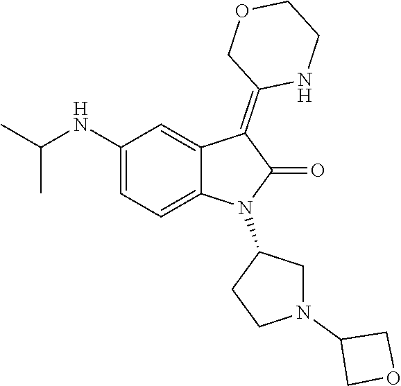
C1(NC(C)C)=CC=C2C(=C1)C(=C1NCCOC1)C(=O)N2C1CCN(C2COC2)C1
